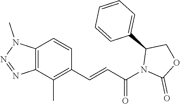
C12=C(C(C)=C(C=CC(N3C(=O)OCC3C3=CC=CC=C3)=O)C=C1)N=NN2C
